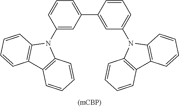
C1(N2C3=C(C4=C2C=CC=C4)C=CC=C3)=CC(C2=CC(N3C4=C(C5=C3C=CC=C5)C=CC=C4)=CC=C2)=CC=C1
